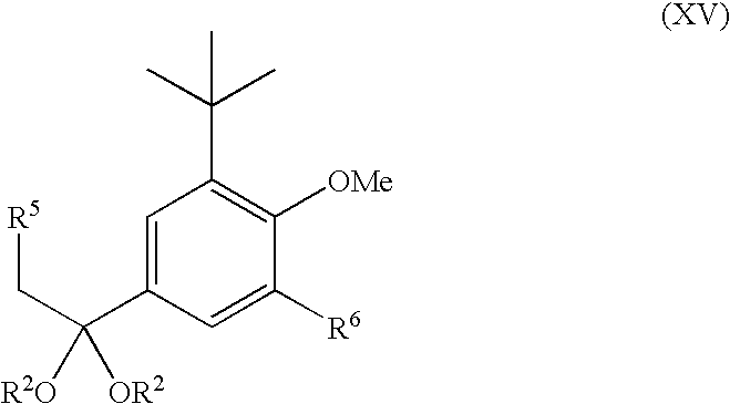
C(C(C1=CC(C(C)(C)C)=C([OMe])C([R6])=C1)([R2O])[OR2])[R5]
